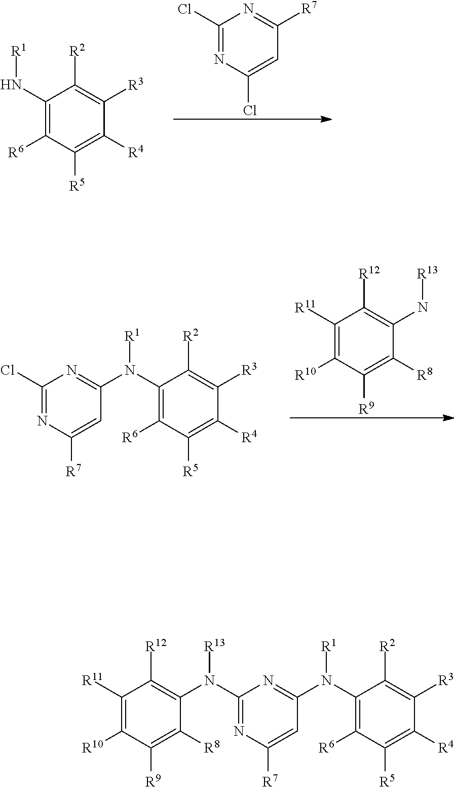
C1(N[R1])=C([R6])C([R5])=C([R4])C([R3])=C1[R2].C1(Cl)=NC(Cl)=CC([R7])=N1.C1([R11])=C([R10])C([R9])=C([R8])C(N[R13])=C1[R12].C1(N([R1])C2=NC(Cl)=NC([R7])=C2)=C([R6])C([R5])=C([R4])C([R3])=C1[R2].C1([R11])=C([R10])C([R9])=C([R8])C(N([R13])C2=NC([R7])=CC(N(C3=C([R6])C([R5])=C([R4])C([R3])=C3[R2])[R1])=N2)=C1[R12]
